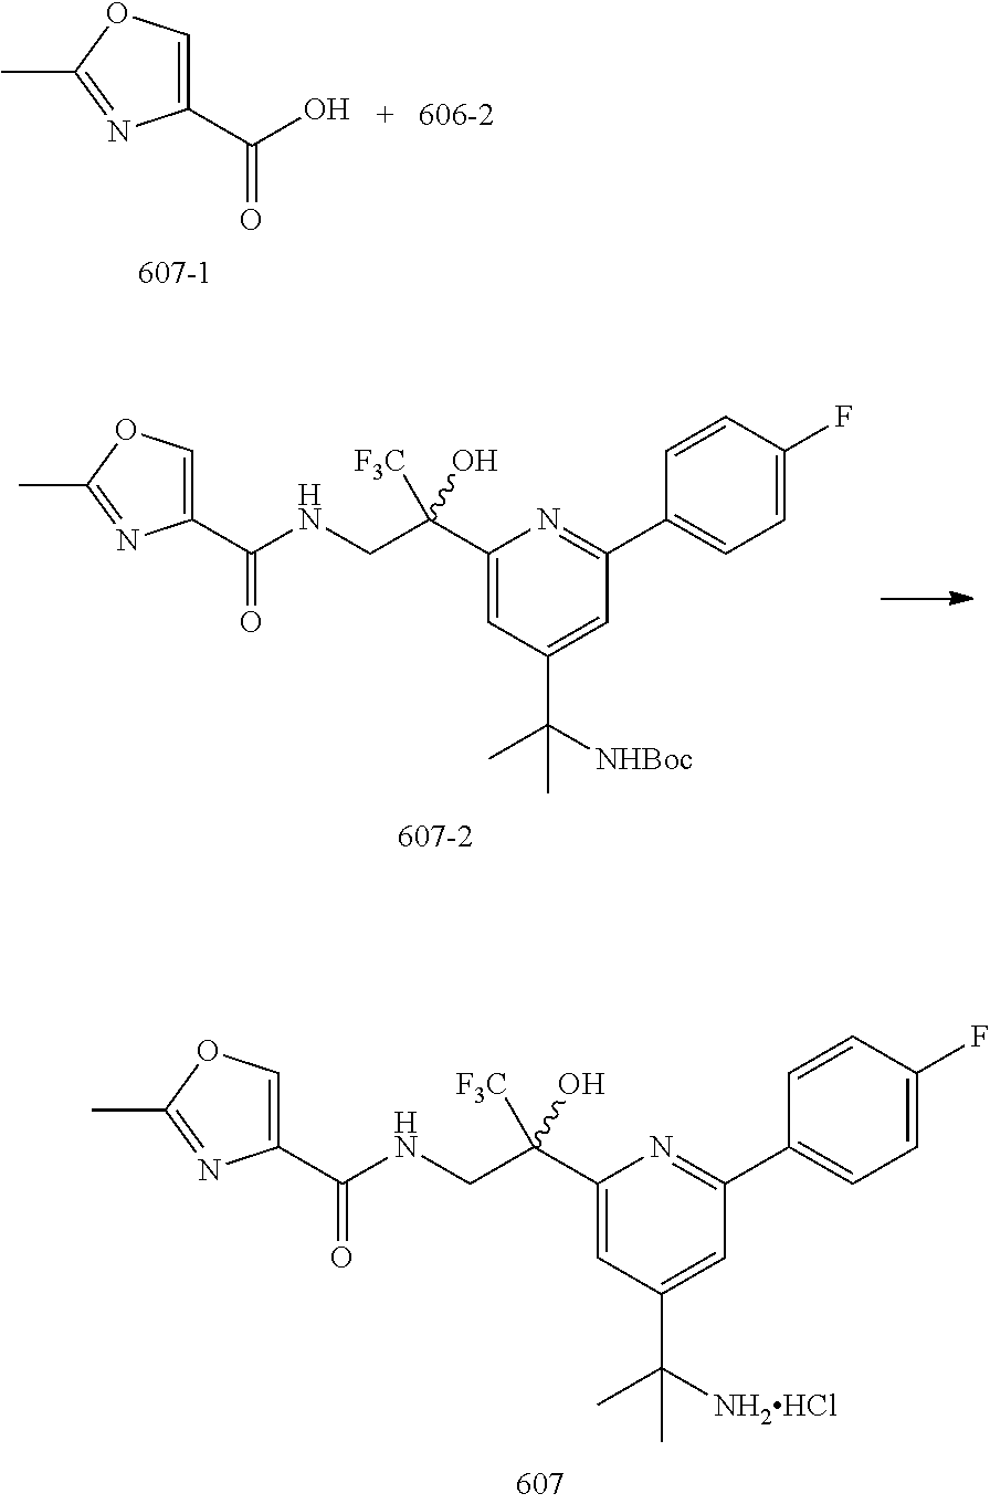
C1(C(O)=O)=COC(C)=N1.C1(C(NCC(C2=CC(C(C)([NHBoc])C)=CC(C3=CC=C(F)C=C3)=N2)(O)[F3C])=O)=COC(C)=N1.C1(C(NCC(C2=CC(C(C)([NH2HCl])C)=CC(C3=CC=C(F)C=C3)=N2)(O)[F3C])=O)=COC(C)=N1
